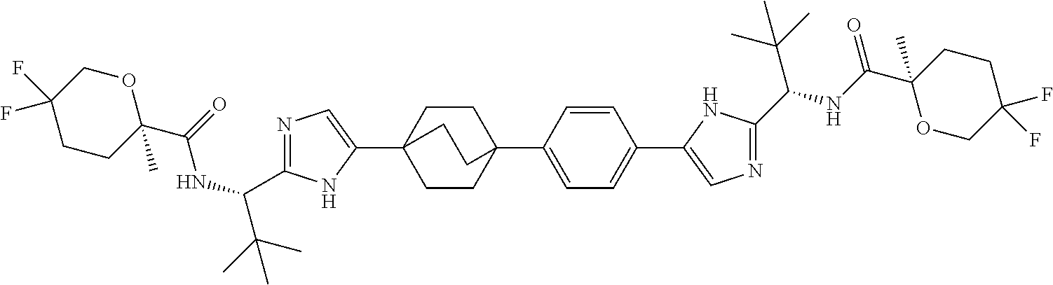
C1C2(C3=CN=C(C(NC(C4(C)OCC(F)(F)CC4)=O)C(C)(C)C)N3)CCC(C3=CC=C(C4=CN=C(C(NC(C5(C)OCC(F)(F)CC5)=O)C(C)(C)C)N4)C=C3)(C1)CC2
